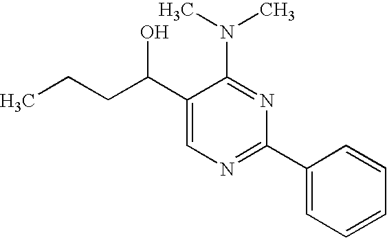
C1(C(CCC)O)=CN=C(C2=CC=CC=C2)N=C1N(C)C
